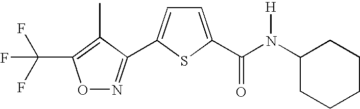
O1N=C(C2=CC=C(C(N(C3CCCCC3)[H])=O)S2)C(C)=C1C(F)(F)F
